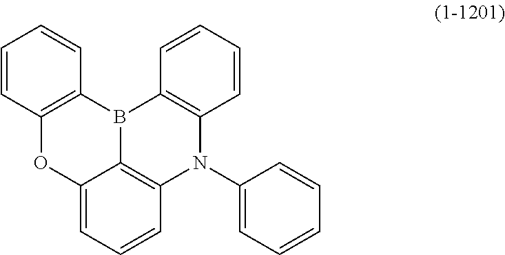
C12=C(B3C4=C(N(C5=CC=CC=C5)C5=C3C=CC=C5)C=CC=C4O1)C=CC=C2
